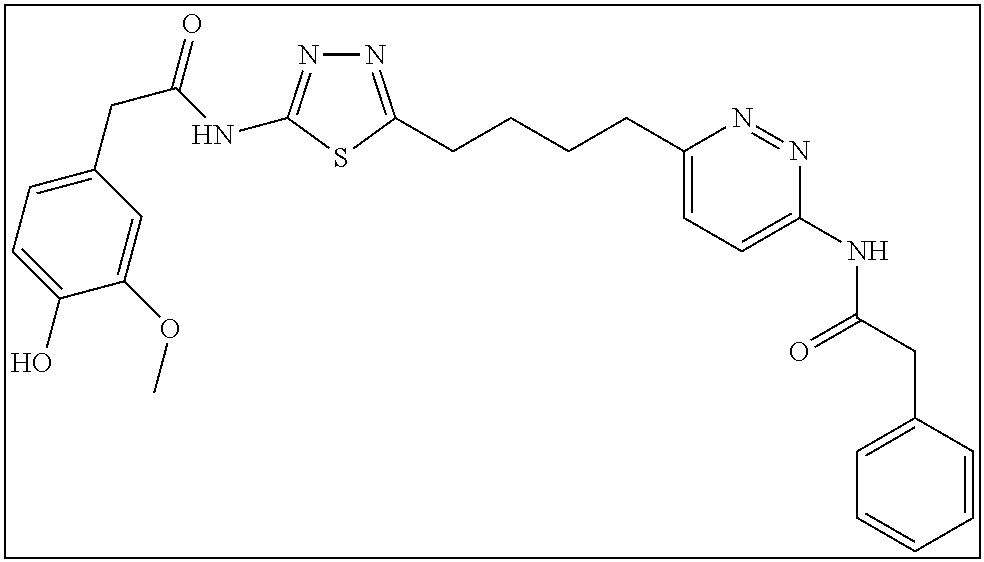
N1=C(CCCCC2=CC=C(NC(CC3=CC=CC=C3)=O)N=N2)SC(NC(CC2=CC=C(O)C(OC)=C2)=O)=N1
